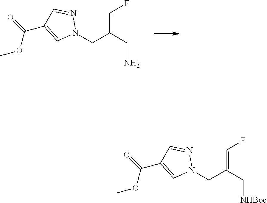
N1(CC(CN)=CF)N=CC(C(=O)OC)=C1.N1(CC(C[NHBoc])=CF)N=CC(C(=O)OC)=C1
